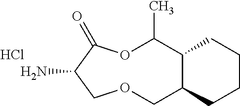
Cl.NC1C(=O)OC(C)C2C(COC1)CCCC2
